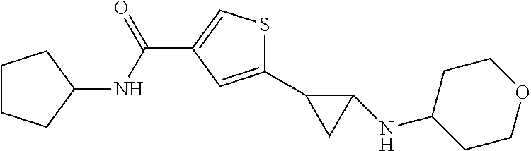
C1(C2CC2NC2CCOCC2)=CC(C(=O)NC2CCCC2)=CS1
